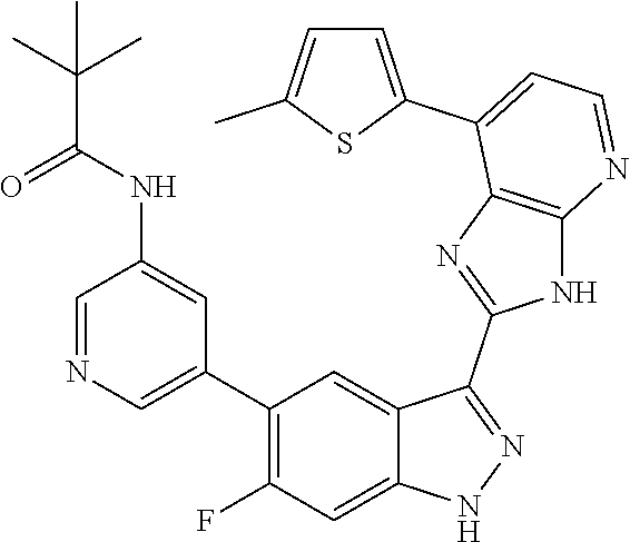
C1=NC=C(C2=C(F)C=C3C(=C2)C(C2=NC4=C(N2)N=CC=C4C2=CC=C(C)S2)=NN3)C=C1NC(C(C)(C)C)=O
